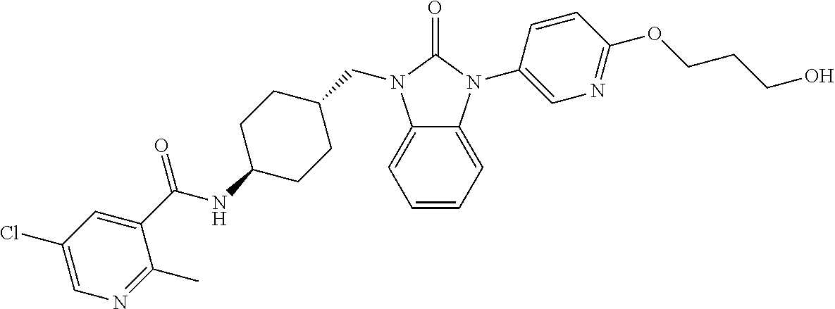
C1=CC=C2C(=C1)N(CC1CCC(NC(C3=CC(Cl)=CN=C3C)=O)CC1)C(=O)N2C1=CN=C(OCCCO)C=C1
